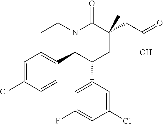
C1=C(Cl)C=CC(C2C(C3=CC(F)=CC(Cl)=C3)CC(CC(=O)O)(C)C(=O)N2C(C)C)=C1
